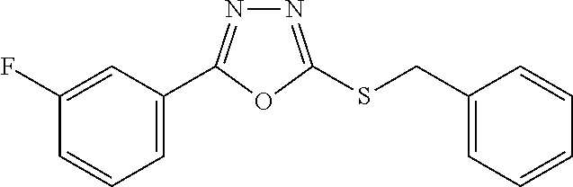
C1=C(C2=NN=C(SCC3=CC=CC=C3)O2)C=C(F)C=C1
